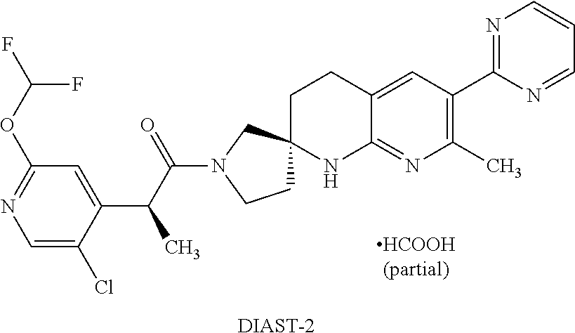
C1=C(Cl)C(C(C(N2CCC3(C2)CCC2=CC(C4=NC=CC=N4)=C(C)N=C2N3)=O)C)=CC(OC(F)F)=N1.[DIAST-2]
